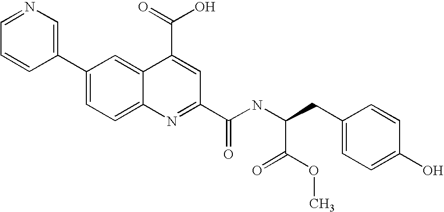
N1=CC=CC(C2=CC=C3C(=C2)C(C(O)=O)=CC(C(NC(CC2=CC=C(O)C=C2)C(=O)OC)=O)=N3)=C1
